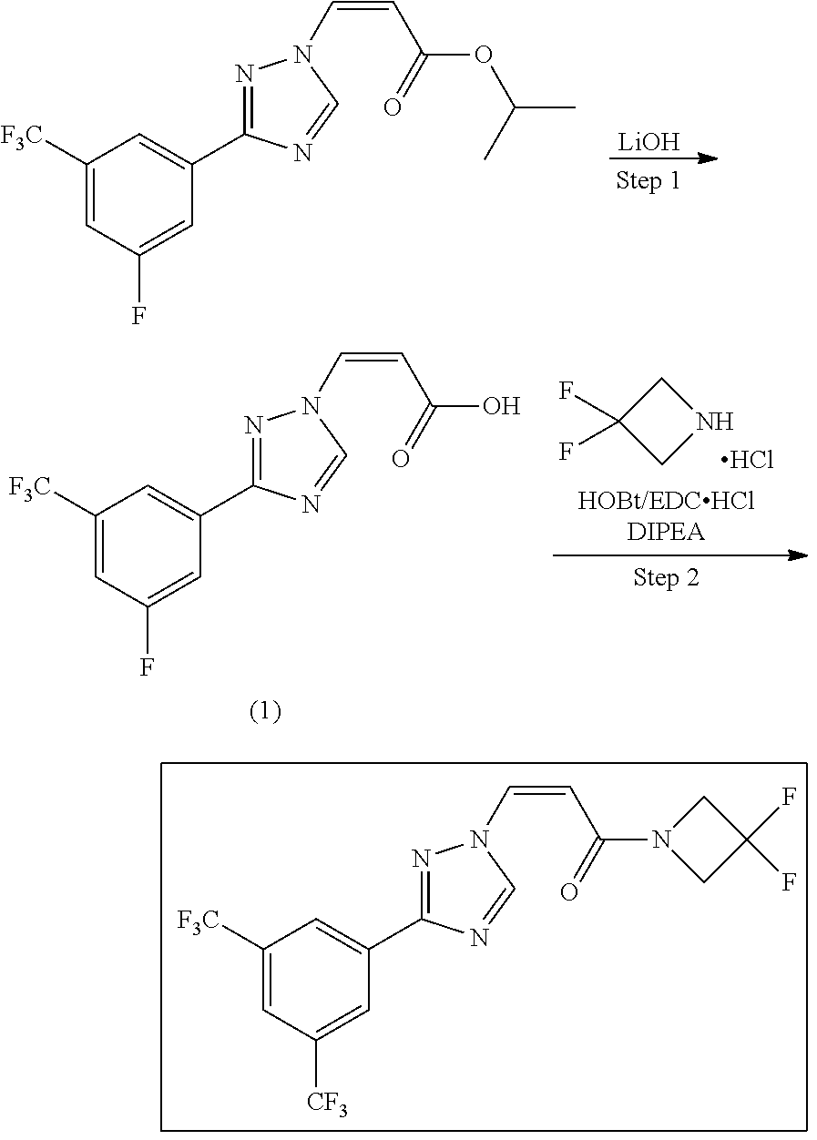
C1([F3C])=CC([CF3])=CC(C2=NN(C=CC(N3CC(F)(F)C3)=O)C=N2)=C1.C1([F3C])=CC(F)=CC(C2=NN(C=CC(OC(C)C)=O)C=N2)=C1.[LiOH].N1CC(F)(F)C1.Cl.C1([F3C])=CC(F)=CC(C2=NN(C=CC(O)=O)C=N2)=C1
